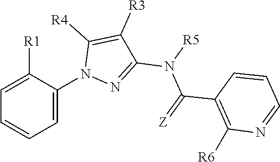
C1(C(=[Z])N([R5])C2=NN(C3=CC=CC=C3[R1])C([R4])=C2[R3])=C([R6])N=CC=C1
